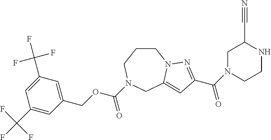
C1CCN(C(OCC2=CC(C(F)(F)F)=CC(C(F)(F)F)=C2)=O)CC2=CC(C(N3CCNC(C#N)C3)=O)=NN12
